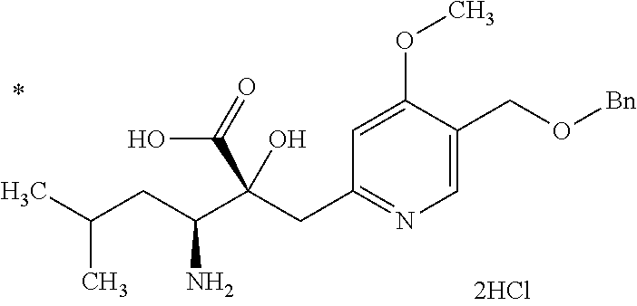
C1=C(CO[Bn])C(OC)=CC(CC(C(CC(C)C)N)(C(=O)O)O)=N1
